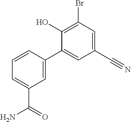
BrC1=C(O)C(C2=CC(C(N)=O)=CC=C2)=CC(C#N)=C1
